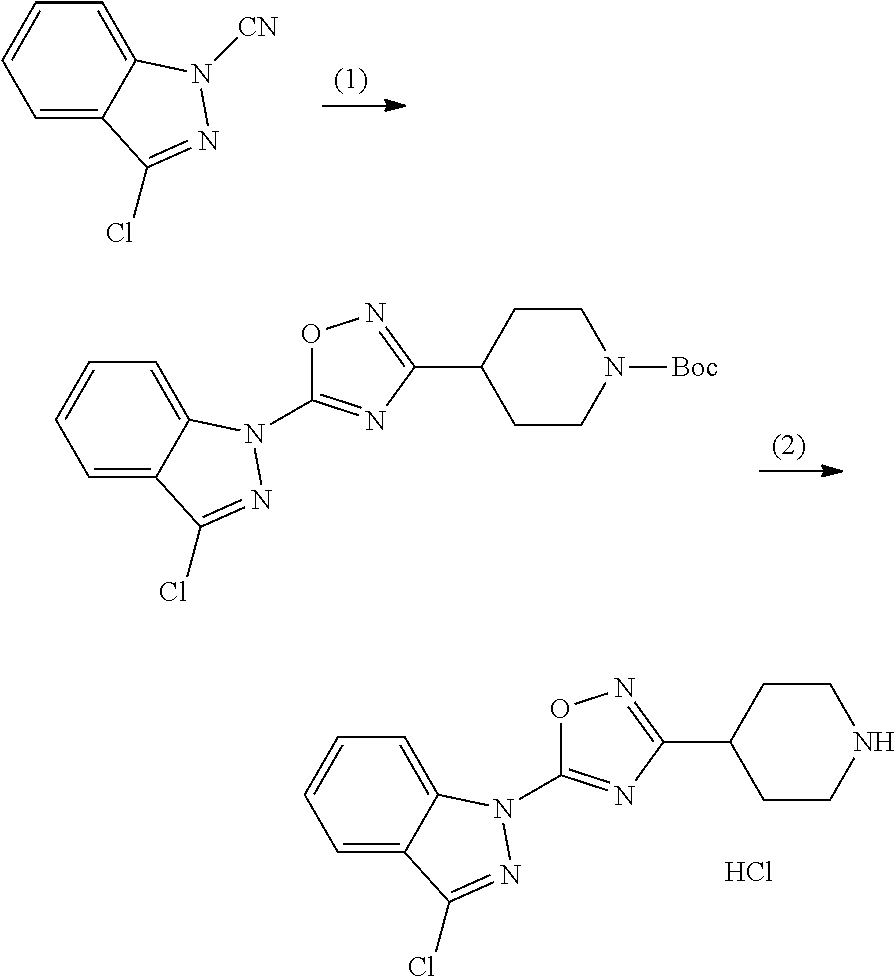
C1=C2C(=CC=C1)N([CN])N=C2Cl.C1=C2C(=CC=C1)N(C1=NC(C3CCNCC3)=NO1)N=C2Cl.Cl.C1=C2C(=CC=C1)N(C1=NC(C3CCN([Boc])CC3)=NO1)N=C2Cl
